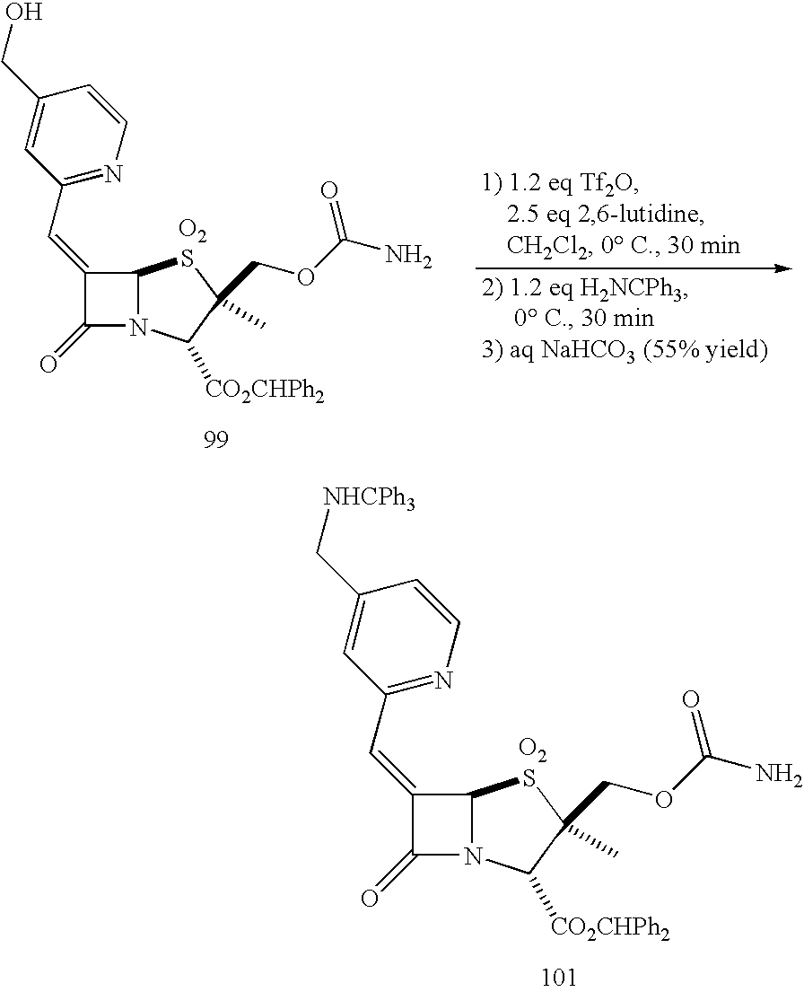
C1(=CC2=NC=CC(CO)=C2)C(=O)N2C1SC(COC(N)=O)(C)C2[CO2CHPh2].[O2].C1(=CC2=NC=CC(C[NHCPh3])=C2)C(=O)N2C1SC(COC(N)=O)(C)C2[CO2CHPh2].[O2]
